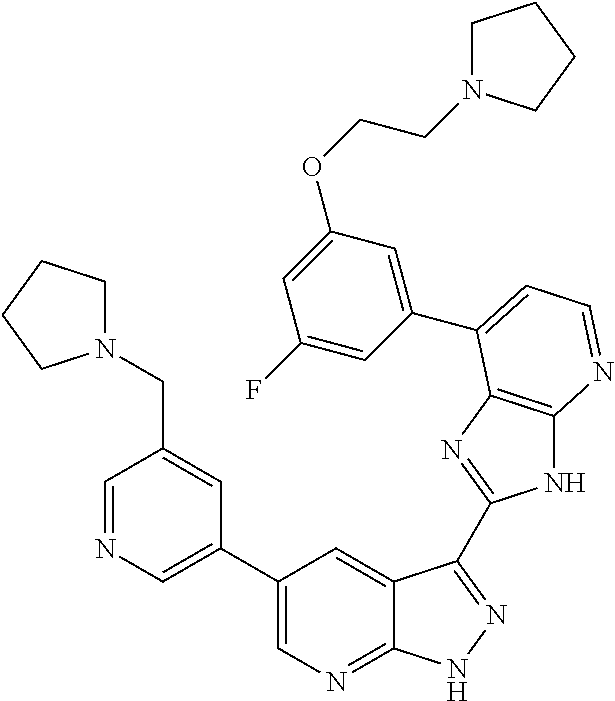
C1(C2=CN=CC(CN3CCCC3)=C2)=CN=C2C(=C1)C(C1=NC3=C(N1)N=CC=C3C1=CC(OCCN3CCCC3)=CC(F)=C1)=NN2
